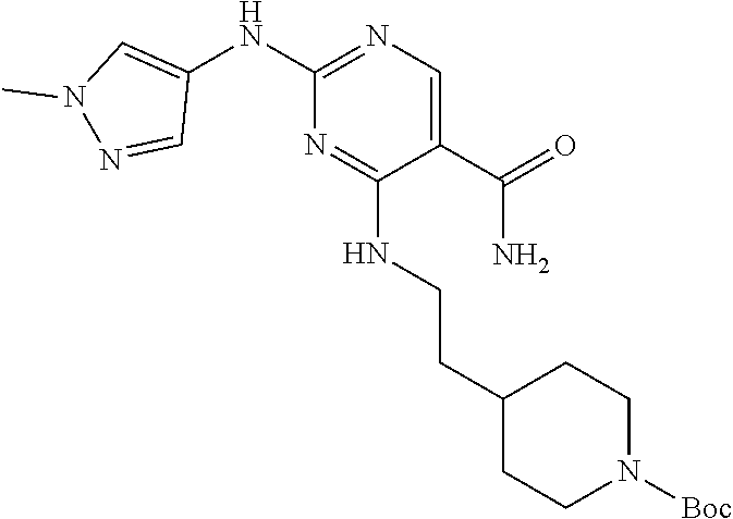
C1(C(=O)N)=CN=C(NC2=CN(C)N=C2)N=C1NCCC1CCN([Boc])CC1
